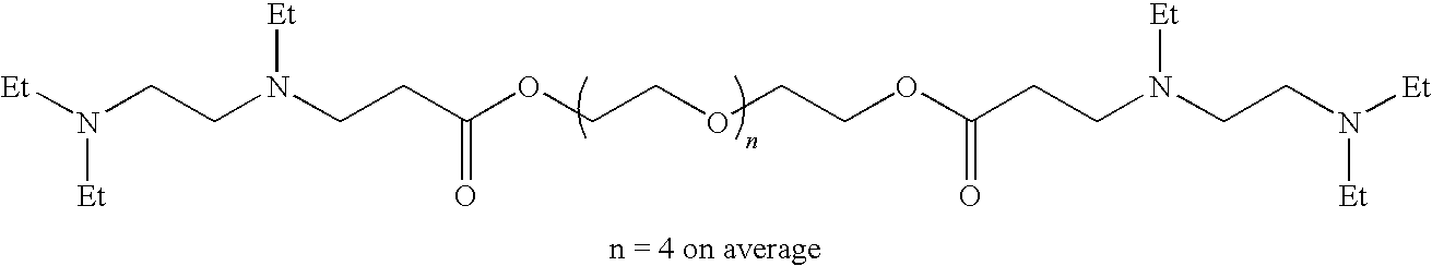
N(CCC(OCCOCCOC(CCN(CCN([Et])[Et])[Et])=O)=O)(CCN([Et])[Et])[Et]
